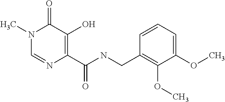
C1=NC(C(NCC2=C(OC)C(OC)=CC=C2)=O)=C(O)C(=O)N1C
